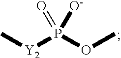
C[Y2]P(OC)(=O)[O-]
